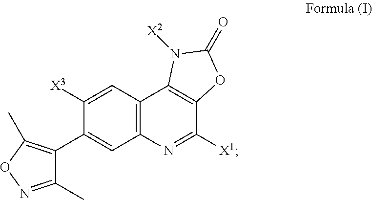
C1(C)=NOC(C)=C1C1=CC2=C(C=C1[X3])C1=C(C([X1])=N2)OC(=O)N1[X2]
